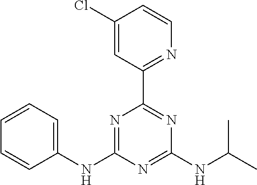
C1(Cl)=CC(C2=NC(NC(C)C)=NC(NC3=CC=CC=C3)=N2)=NC=C1
